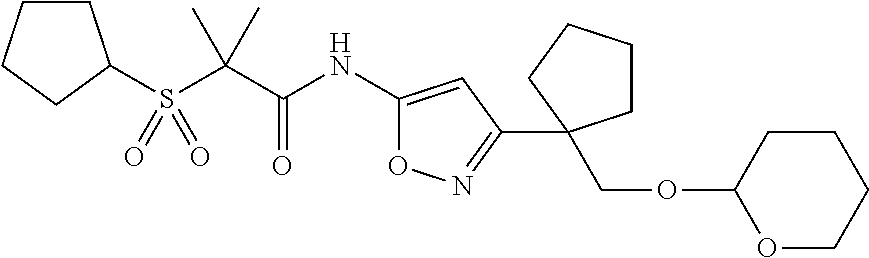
S(C(C(NC1=CC(C2(COC3OCCCC3)CCCC2)=NO1)=O)(C)C)(=O)(=O)C1CCCC1
